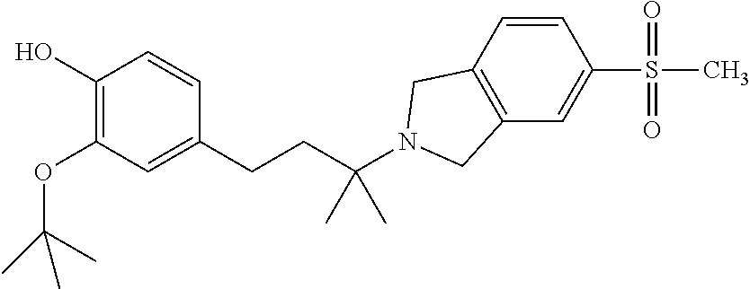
C1(O)=C(OC(C)(C)C)C=C(CCC(N2CC3=C(C2)C=CC(S(=O)(=O)C)=C3)(C)C)C=C1
